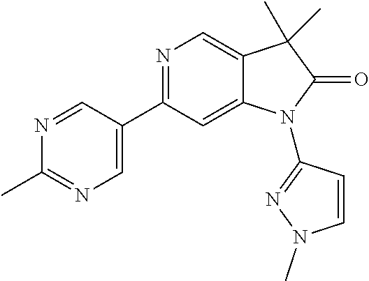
C1=C(C2=NC=C3C(=C2)N(C2=NN(C)C=C2)C(=O)C3(C)C)C=NC(C)=N1
